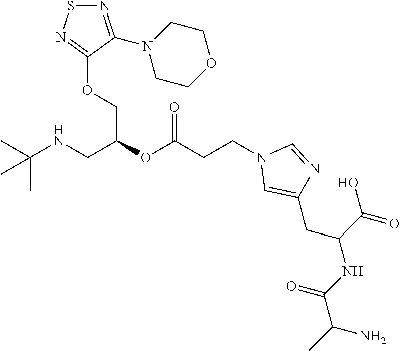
C(OC(CCN1C=C(CC(C(=O)O)NC(C(C)N)=O)N=C1)=O)(CNC(C)(C)C)COC1=NSN=C1N1CCOCC1
